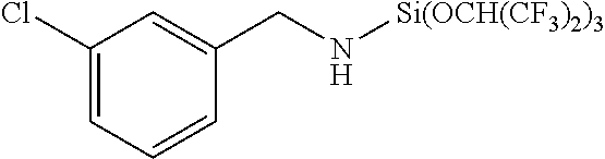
C(N[Si(OCH(CF3)2)3])C1=CC(Cl)=CC=C1
